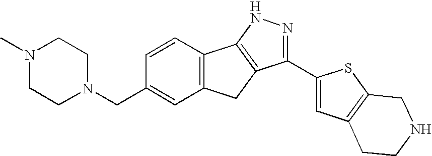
N1(C)CCN(CC2=CC3=C(C=C2)C2=C(C3)C(C3=CC4=C(S3)CNCC4)=NN2)CC1
